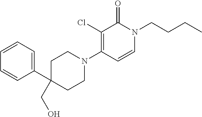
C1(C2=CC=CC=C2)(CO)CCN(C2=C(Cl)C(=O)N(CCCC)C=C2)CC1
